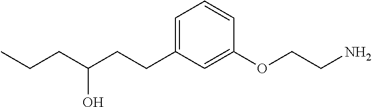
C1=C(CCC(CCC)O)C=C(OCCN)C=C1
